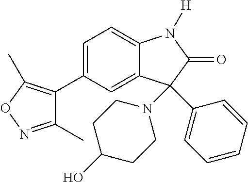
C1(C)=NOC(C)=C1C1=CC=C2C(=C1)C(N1CCC(O)CC1)(C1=CC=CC=C1)C(=O)N2[H]
